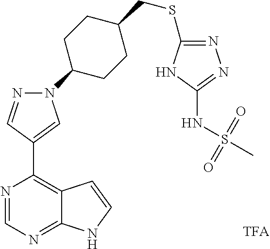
N1=CN=C2C(=C1C1=CN(C3CCC(CSC4=NN=C(NS(C)(=O)=O)N4)CC3)N=C1)C=CN2
